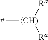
[#][(CH)]([Ra])[Ra]
